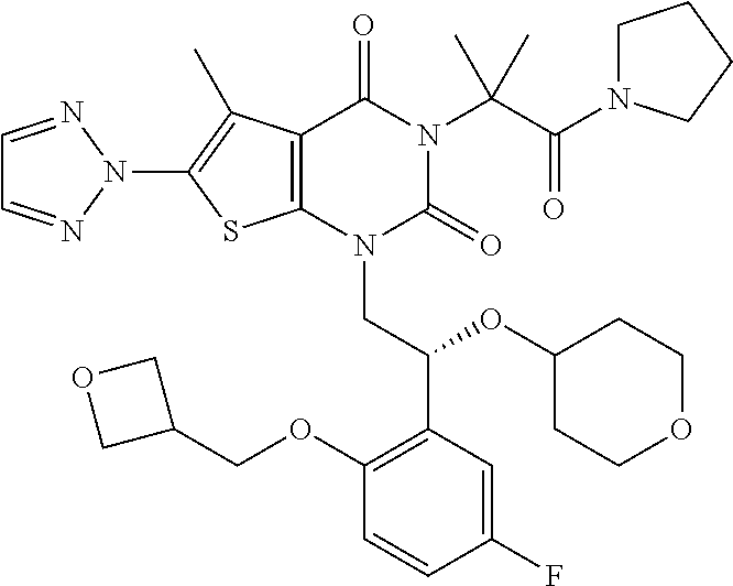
C12=C(N(CC(C3=C(OCC4COC4)C=CC(F)=C3)OC3CCOCC3)C(=O)N(C(C(=O)N3CCCC3)(C)C)C1=O)SC(N1N=CC=N1)=C2C
